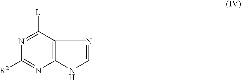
N1=C([L])C2=C(N=C1[R2])NC=N2
